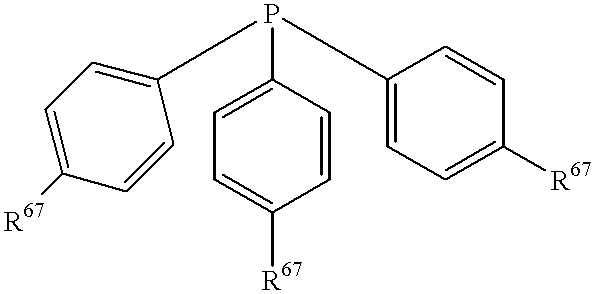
C1=C([R67])C=CC(P(C2=CC=C([R67])C=C2)C2=CC=C([R67])C=C2)=C1
